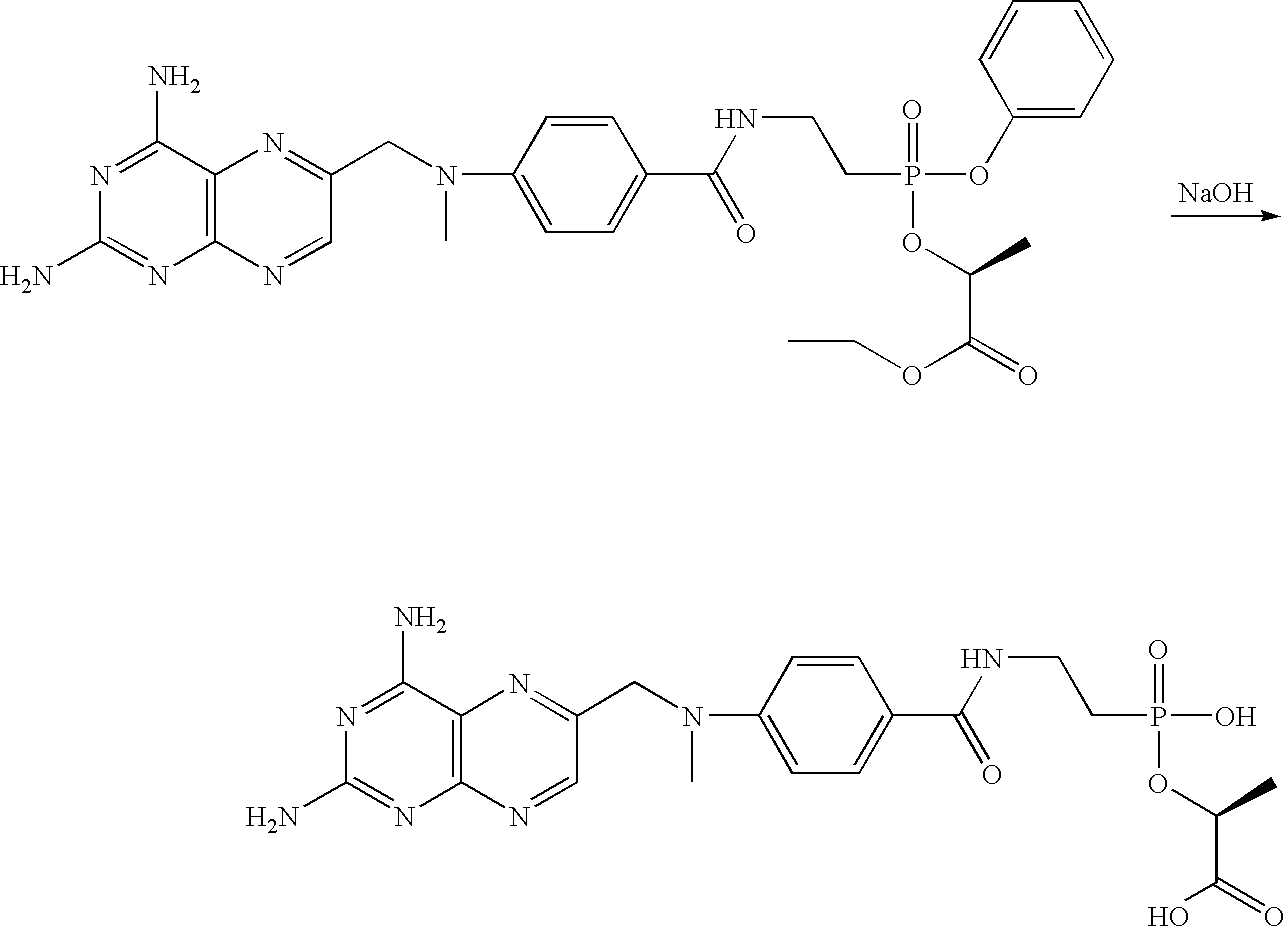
N1=C(N)C2=C(N=C1N)N=CC(CN(C1=CC=C(C(=O)NCCP(=O)(O)OC(C)C(O)=O)C=C1)C)=N2.N1=C(N)C2=C(N=C1N)N=CC(CN(C1=CC=C(C(=O)NCCP(=O)(OC3=CC=CC=C3)OC(C)C(OCC)=O)C=C1)C)=N2.[NaOH]
